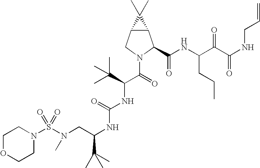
N(C(NC(C(=O)N1C(C(NC(C(C(NCC=C)=O)=O)CCC)=O)C2C(C1)C2(C)C)C(C)(C)C)=O)C(CN(S(N1CCOCC1)(=O)=O)C)C(C)(C)C
